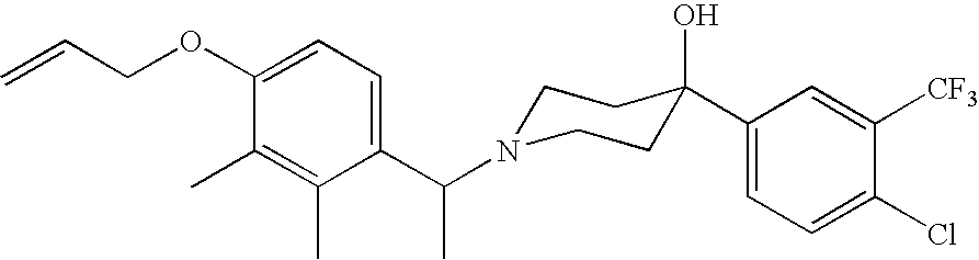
C1(C(N2CCC(O)(C3=CC=C(Cl)C([CF3])=C3)CC2)C)=CC=C(OCC=C)C(C)=C1C
